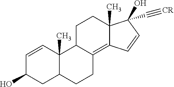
C12=C3C(CCC1(C)C(O)(C#[CR])C=C2)C1(C)C=CC(O)CC1CC3
